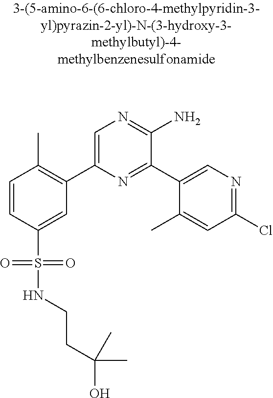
C1=CC(S(=O)(=O)NCCC(O)(C)C)=CC(C2=CN=C(N)C(C3=CN=C(Cl)C=C3C)=N2)=C1C
